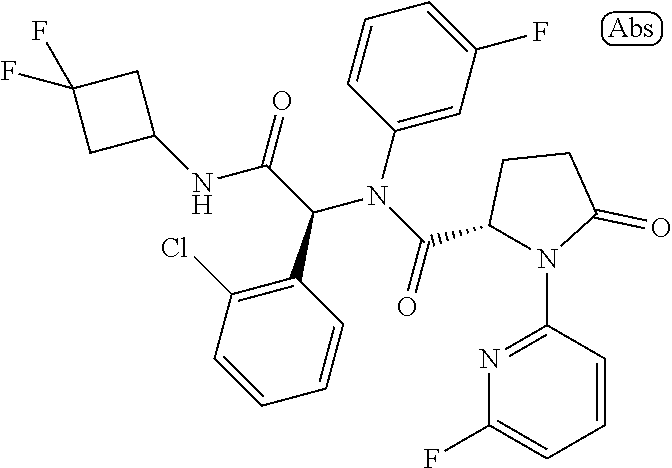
C1(N2C(C(=O)N(C3=CC(F)=CC=C3)C(C3=C(Cl)C=CC=C3)C(=O)NC3CC(F)(F)C3)CCC2=O)=NC(F)=CC=C1
